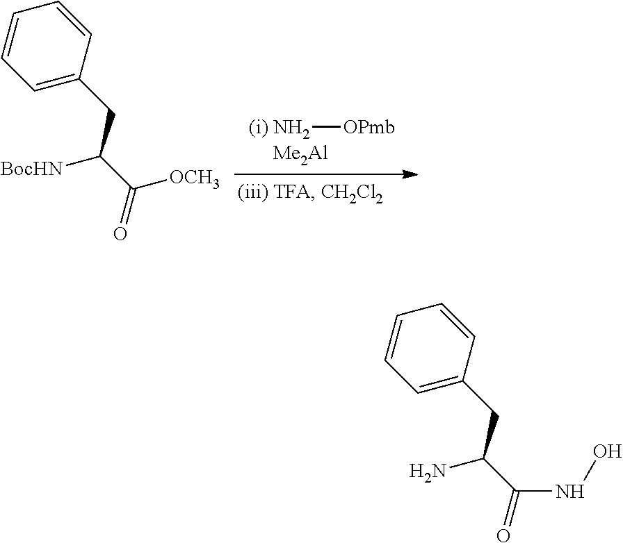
N[OPmb].C1=CC=C(CC(C([OCH3])=O)[BocHN])C=C1.C1=CC=C(CC(C(NO)=O)N)C=C1
